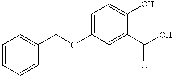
C1=C(O)C(C(O)=O)=CC(OCC2=CC=CC=C2)=C1
